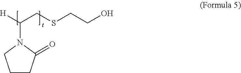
C1CC(=O)N(C([H])CSCCO)C1
